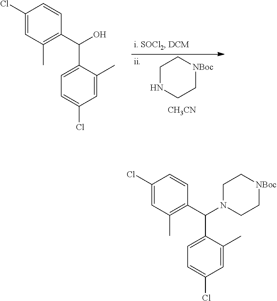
C1NCC[NBoc]C1.[CH3CN].C1(Cl)=CC(C)=C(C(O)C2=CC=C(Cl)C=C2C)C=C1.C1(Cl)=CC(C)=C(C(N2CC[NBoc]CC2)C2=CC=C(Cl)C=C2C)C=C1
